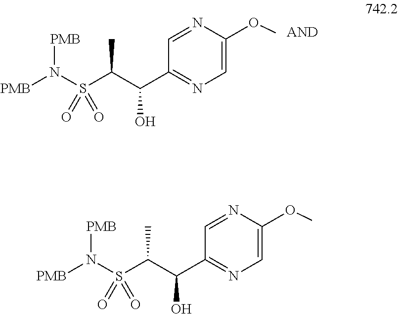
C1=NC(OC)=CN=C1C(C(S(N([PMB])[PMB])(=O)=O)C)O.C1=NC(OC)=CN=C1C(C(S(N([PMB])[PMB])(=O)=O)C)O
